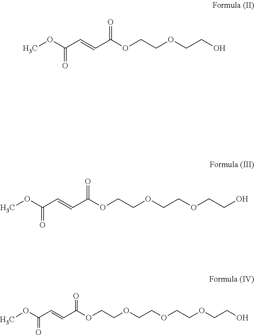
COC(C=CC(OCCOCCOCCO)=O)=O.COC(C=CC(OCCOCCOCCOCCO)=O)=O.COC(C=CC(OCCOCCO)=O)=O
